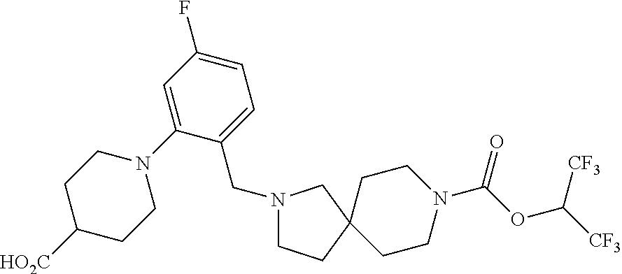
C1=C(N2CCC([HO2C])CC2)C(CN2CCC3(CCN(C(OC([CF3])[CF3])=O)CC3)C2)=CC=C1F
